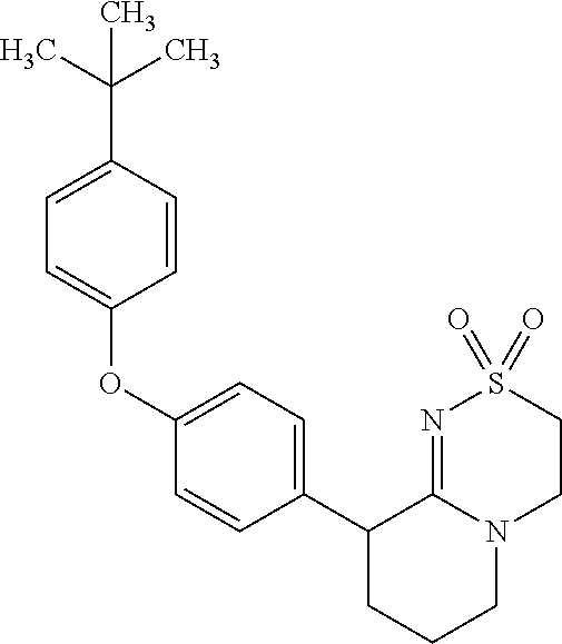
C1(OC2=CC=C(C(C)(C)C)C=C2)=CC=C(C2CCCN3C2=NS(=O)(=O)CC3)C=C1
